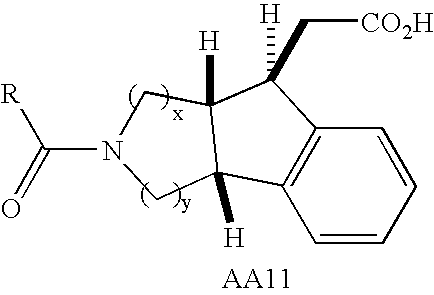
C1=CC=CC2=C1C1([H])C([H])(C2(C[CO2H])[H])CN(C(=O)[R])C1
